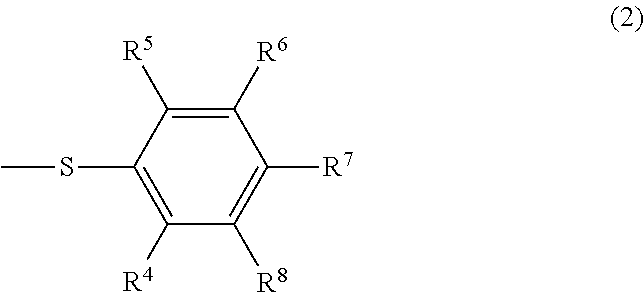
C1([R6])=C([R5])C(SC)=C([R4])C([R8])=C1[R7]
